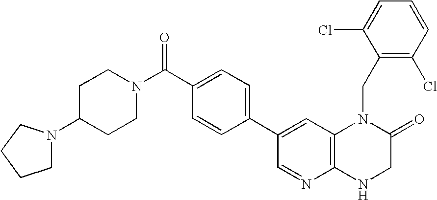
C1=C(C2=CC=C(C(=O)N3CCC(N4CCCC4)CC3)C=C2)C=NC2=C1N(CC1=C(Cl)C=CC=C1Cl)C(=O)CN2
